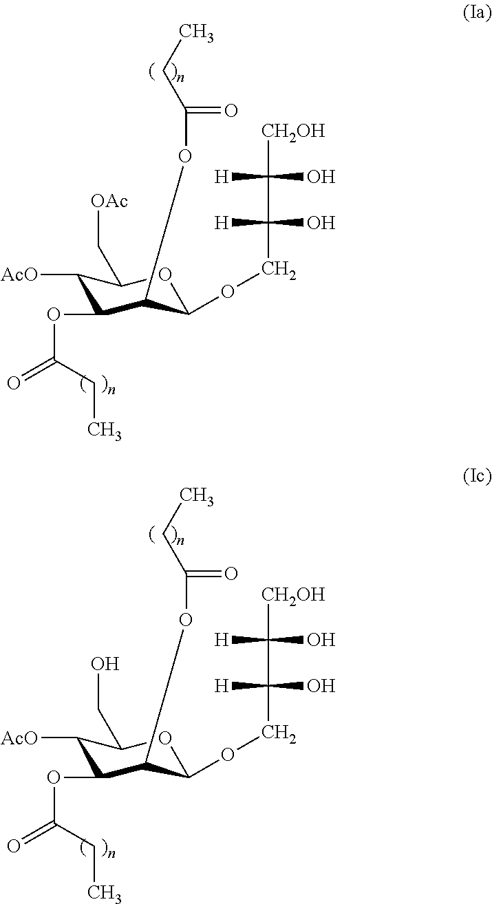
C1([AcO])C(OC(=O)CC)C(OC(=O)CC)C(OCC(O)([H])C(O)([H])[CH2OH])OC1C[OAc].C1([AcO])C(OC(=O)CC)C(OC(=O)CC)C(OCC(O)([H])C(O)([H])[CH2OH])OC1CO
